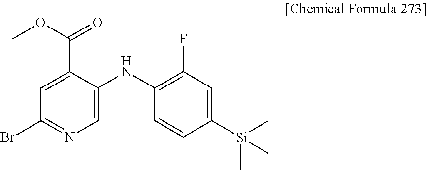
C1=C(C(OC)=O)C(NC2=C(F)C=C([Si](C)(C)C)C=C2)=CN=C1Br
